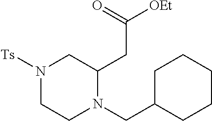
N1([Ts])CCN(CC2CCCCC2)C(CC([OEt])=O)C1
